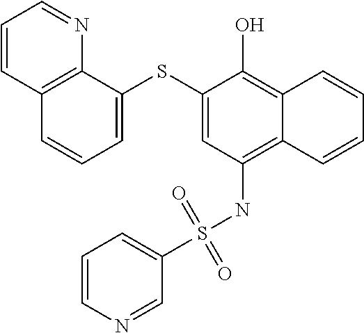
C1=C(SC2=CC(NS(C3=CC=CN=C3)(=O)=O)=C3C(=C2O)C=CC=C3)C2=C(C=C1)C=CC=N2
